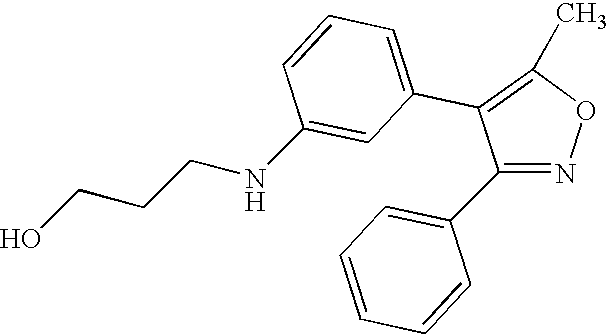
C1(C2=CC=CC(NCCCO)=C2)=C(C)ON=C1C1=CC=CC=C1
